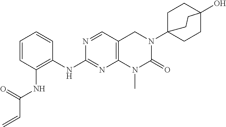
C1=CC(NC(C=C)=O)=C(NC2=NC3=C(C=N2)CN(C24CCC(O)(CC2)CC4)C(=O)N3C)C=C1
